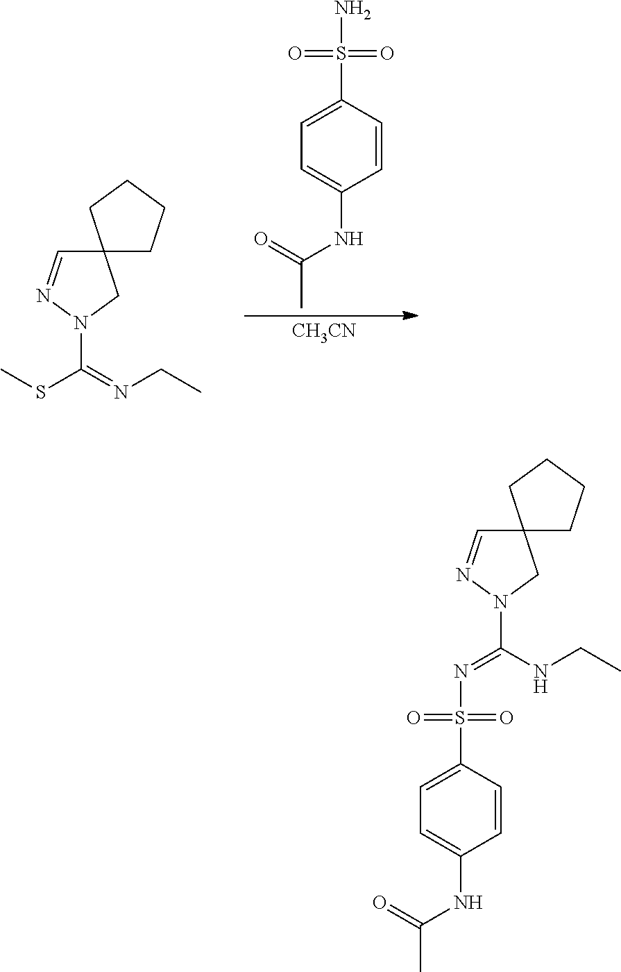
C1CCCC12C=NN(C(=NCC)SC)C2.C1=CC(S(=O)(=O)N)=CC=C1NC(=O)C.[CH3CN].C1CCCC12C=NN(C(NCC)=NS(C1=CC=C(NC(=O)C)C=C1)(=O)=O)C2
